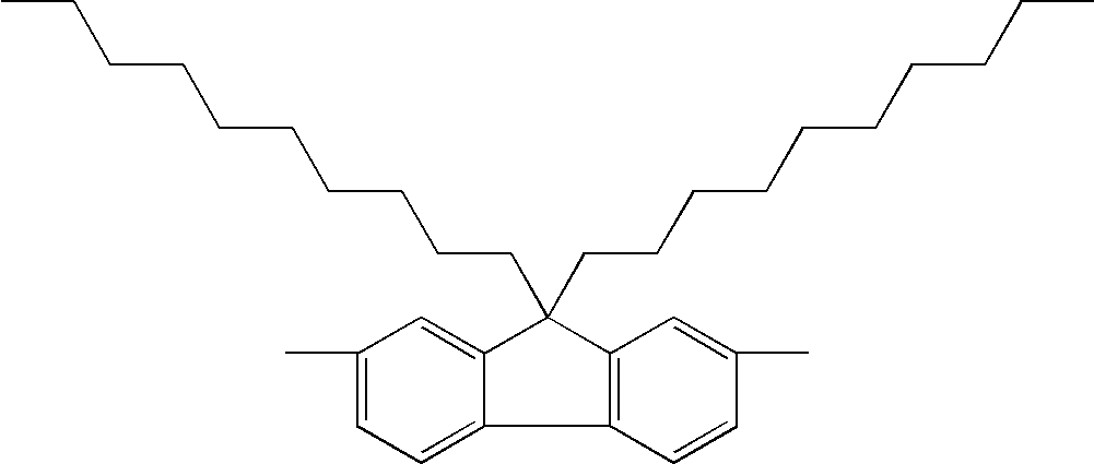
C1(C)=CC=C2C(=C1)C(CCCCCCCCCC)(CCCCCCCCCC)C1=C2C=CC(C)=C1
